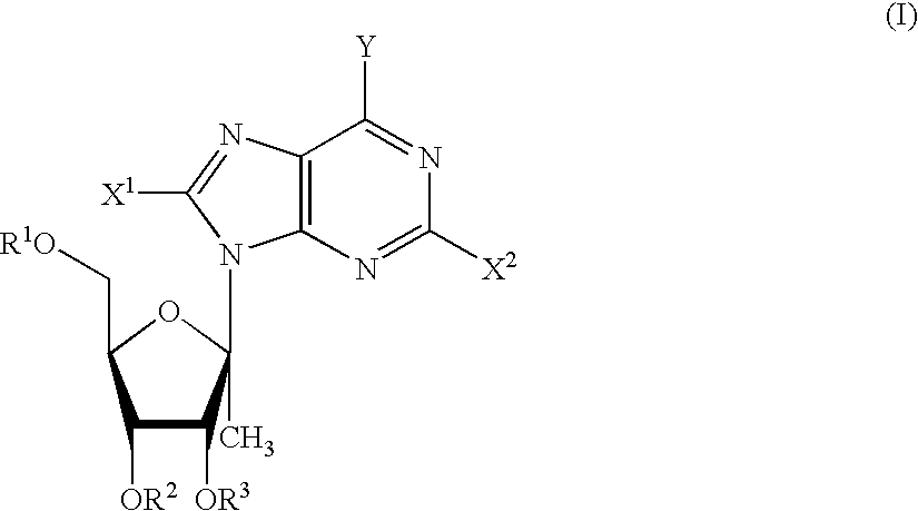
N1=C([Y])C2=C(N=C1[X2])N(C1(C)OC(C[R1O])C([OR2])C1[OR3])C([X1])=N2
